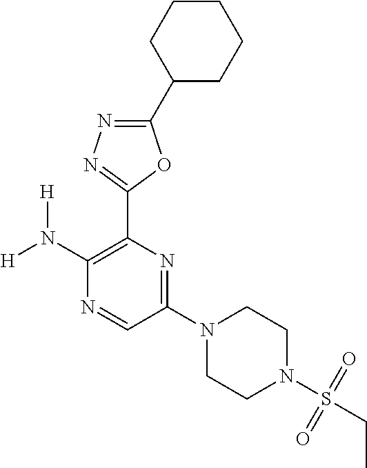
[H]N(C1=C(C2=NN=C(C3CCCCC3)O2)N=C(N2CCN(S(CC)(=O)=O)CC2)C=N1)[H]
